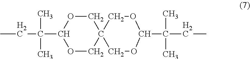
CCC(C)(C)C1OCC2(CO1)COC(C(C)(C)CC)OC2
